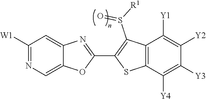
C12=CN=C([W1])C=C1N=C(C1=C(S(=O)[R1])C3=C(S1)C([Y4])=C([Y3])C([Y2])=C3[Y1])O2
